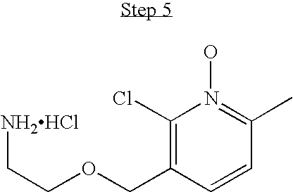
C1(Cl)=C(COCC[NH2HCl])C=CC(C)=N1O
